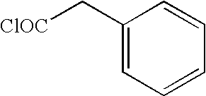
C1(C[ClOC])=CC=CC=C1
